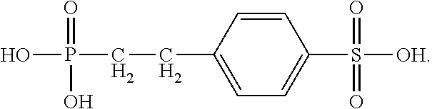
P(O)(CCC1=CC=C(S([OH])(=O)=O)C=C1)(=O)O
